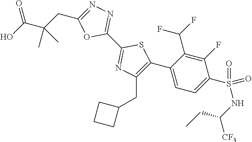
C1(C2=NN=C(CC(C(O)=O)(C)C)O2)=NC(CC2CCC2)=C(C2=CC=C(S(NC(CC)[CF3])(=O)=O)C(F)=C2C(F)F)S1
